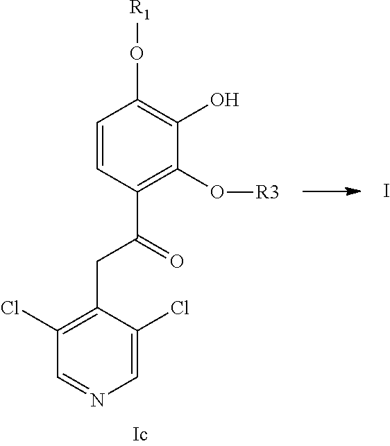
C1=CC(C(=O)CC2=C(Cl)C=NC=C2Cl)=C(O[R3])C(O)=C1O[R1].I
